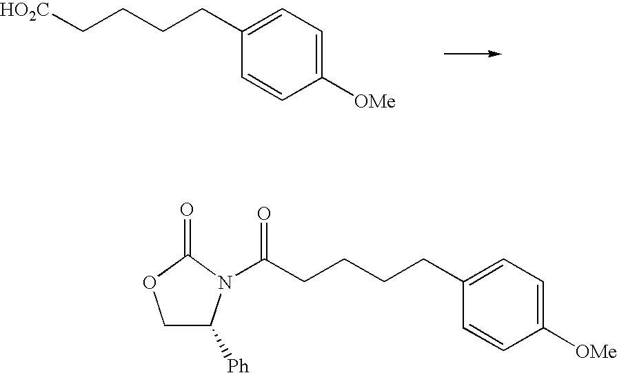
C(CCCC1=CC=C([OMe])C=C1)[HO2C].C(CCCC1=CC=C([OMe])C=C1)C(=O)N1C([Ph])COC1=O
